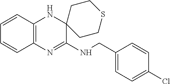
C1=CC2=C(C=C1)N=C(NCC1=CC=C(Cl)C=C1)C1(N2)CCSCC1
